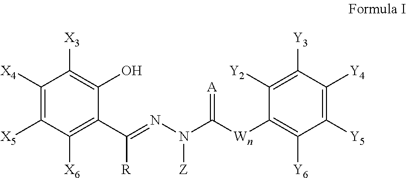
C1([X4])=C([X5])C([X6])=C(C(=NN(C([Wn]C2=C([Y6])C([Y5])=C([Y4])C([Y3])=C2[Y2])=[A])[Z])[R])C(O)=C1[X3]
